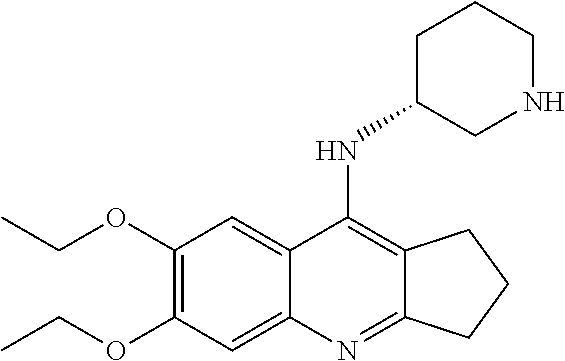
C1(OCC)=C(OCC)C=C2C(=C1)N=C1C(=C2N)CCC1.C1(C)CNCCC1
